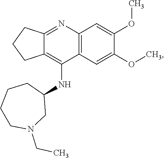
C12=NC3=C(C(NC4CCCCN(CC)C4)=C1CCC2)C=C(OC)C(OC)=C3
